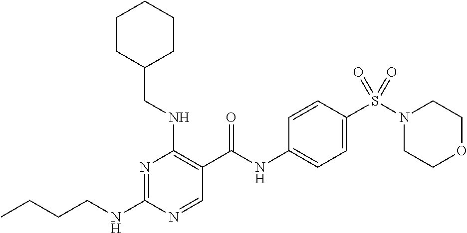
C(NC1=NC(NCC2CCCCC2)=C(C(NC2=CC=C(S(N3CCOCC3)(=O)=O)C=C2)=O)C=N1)CCC
